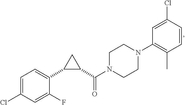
C1=C(Cl)C=C(F)C(C2C(C(N3CCN(C4=C(C)C=CC(Cl)=C4)CC3)=O)C2)=C1
